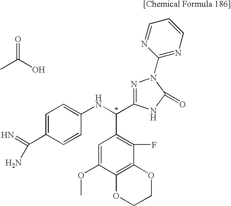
C1=CC=NC(N2N=C(C(NC3=CC=C(C(N)=N)C=C3)C3=C(F)C4=C(C(OC)=C3)OCCO4)NC2=O)=N1.C(C)(O)=O
